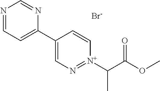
N1=CC=C(C2=CN=[N+](C(C(OC)=O)C)C=C2)N=C1.[Br-]
